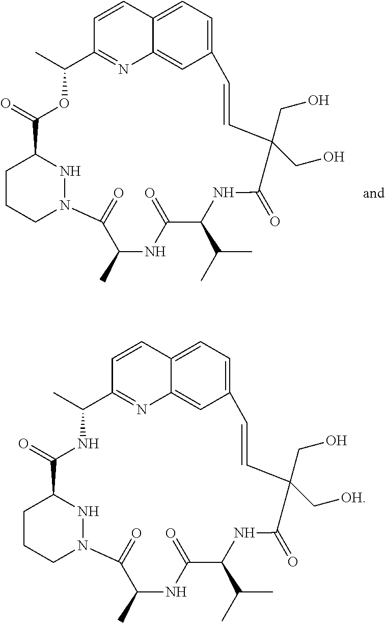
C1CCN2NC1C(=O)OC(C)C1=NC3=CC(=CC=C3C=C1)C=CC(CO)(CO)C(=O)NC(C(C)C)C(=O)NC(C)C2=O.C1CCN2NC1C(=O)NC(C)C1=NC3=CC(=CC=C3C=C1)C=CC(CO)(C[OH])C(=O)NC(C(C)C)C(=O)NC(C)C2=O
